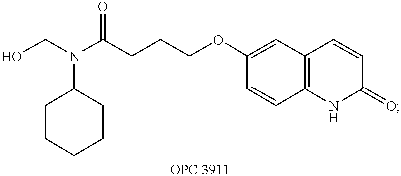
OCN(C(CCCOC1=CC2=C(C=C1)NC(=O)C=C2)=O)C1CCCCC1
